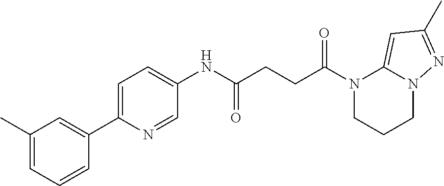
N1(C(=O)CCC(=O)NC2=CC=C(C3=CC(C)=CC=C3)N=C2)CCCN2C1=CC(C)=N2
